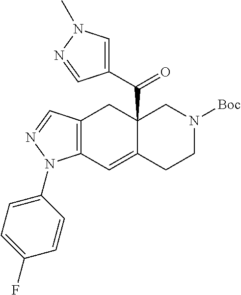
C12=C(C=C3C(C(C4=CN(C)N=C4)=O)(C1)CN([Boc])CC3)N(C1=CC=C(F)C=C1)N=C2
